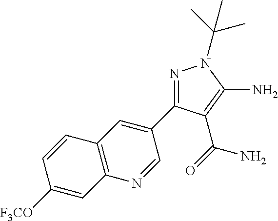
N1=C(C2=CC3=C(N=C2)C=C([F3CO])C=C3)C(C(=O)N)=C(N)N1C(C)(C)C
